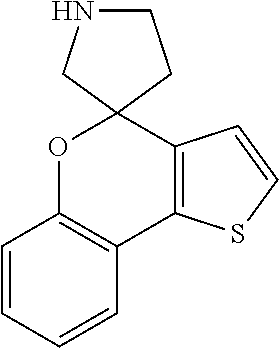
O1C2=C(C3=C(C=CS3)C13CCNC3)C=CC=C2
